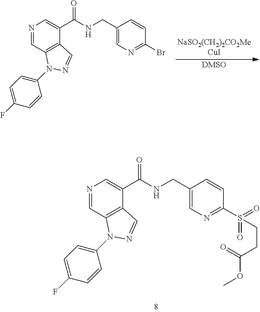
N1=CC2=C(C(C(NCC3=CN=C(S(CCC(OC)=O)(=O)=O)C=C3)=O)=C1)C=NN2C1=CC=C(F)C=C1.N1=CC2=C(C(C(NCC3=CN=C(Br)C=C3)=O)=C1)C=NN2C1=CC=C(F)C=C1.[DMSO]
